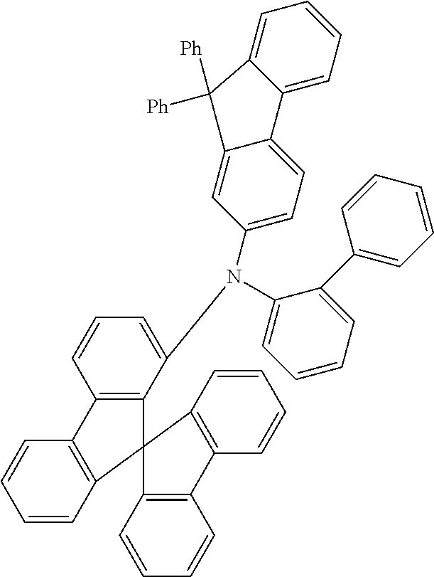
C12=C(C(N(C3=CC=CC=C3C3=CC=CC=C3)C3=CC=C4C(=C3)C([Ph])([Ph])C3=CC=CC=C43)=CC=C1)C1(C3=C2C=CC=C3)C2=C(C3=C1C=CC=C3)C=CC=C2
